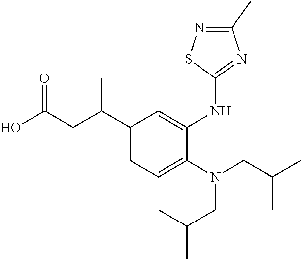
C1(C(CC(O)=O)C)=CC=C(N(CC(C)C)CC(C)C)C(NC2=NC(C)=NS2)=C1
